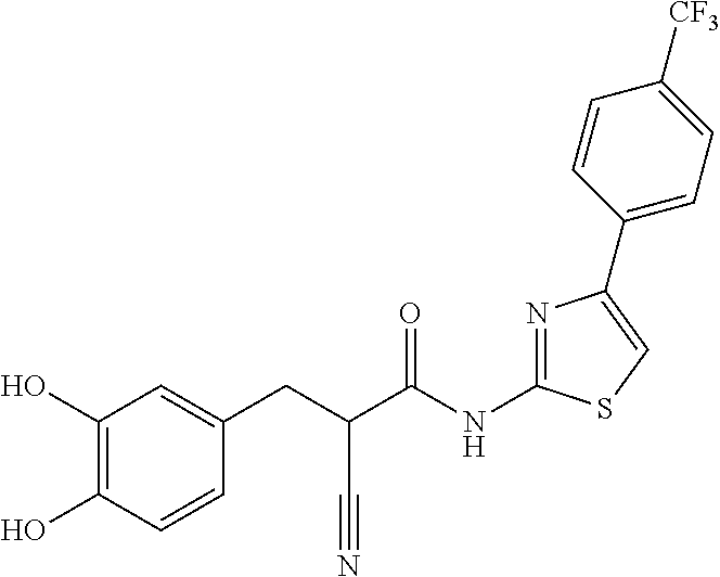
C1(O)=C(O)C=CC(CC(C(NC2=NC(C3=CC=C([CF3])C=C3)=CS2)=O)C#N)=C1
